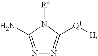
N1=C(N)N([R4])C([Q1][H])=N1
